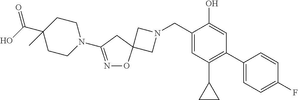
C1N(CC2=CC(C3CC3)=C(C3=CC=C(F)C=C3)C=C2O)CC12ON=C(N1CCC(C(O)=O)(C)CC1)C2
